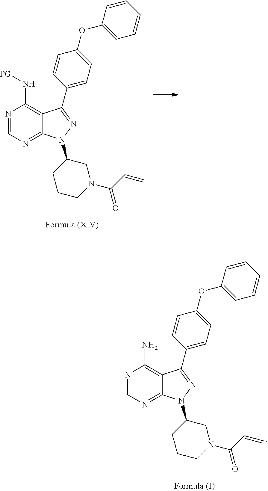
N1=CN=C2C(=C1N)C(C1=CC=C(OC3=CC=CC=C3)C=C1)=NN2C1CCCN(C(=O)C=C)C1.N1=CN=C2C(=C1N[PG])C(C1=CC=C(OC3=CC=CC=C3)C=C1)=NN2C1CCCN(C(=O)C=C)C1
